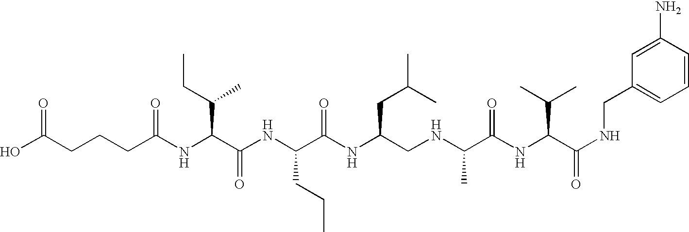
OC(CCCC(NC(C(NC(C(NC(CNC(C(NC(C(NCC1=CC=CC(N)=C1)=O)C(C)C)=O)C)CC(C)C)=O)CCC)=O)C(CC)C)=O)=O
